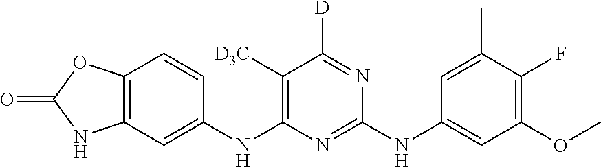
C1([D3C])=C(NC2=CC3=C(OC(=O)N3)C=C2)N=C(NC2=CC(OC)=C(F)C(C)=C2)N=C1[D]
